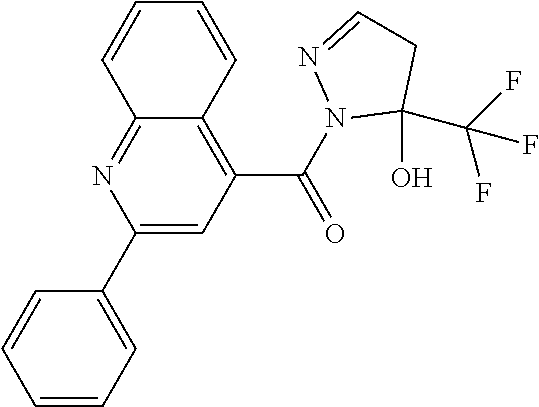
C1(C2=CC=CC=C2)=CC(C(N2C(O)(C(F)(F)F)CC=N2)=O)=C2C(=N1)C=CC=C2
